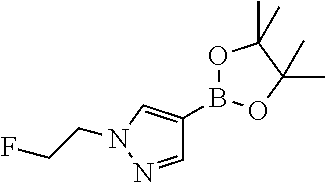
C1=NN(CCF)C=C1B1OC(C)(C)C(C)(C)O1
